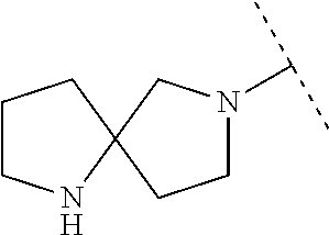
C1CNC2(C1)CCN(C(C)C)C2
